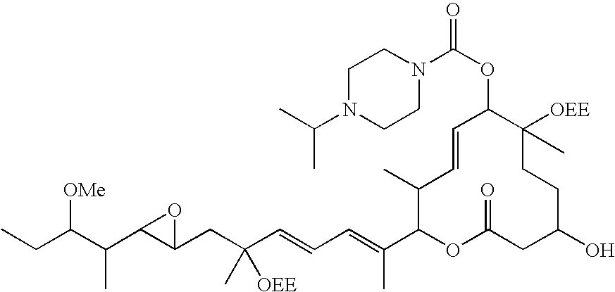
CCC(C(C1C(CC(C=CC=C(C2OC(=O)CC(O)CCC([OEE])(C)C(OC(N3CCN(C(C)C)CC3)=O)C=CC2C)C)([OEE])C)O1)C)[OMe]
